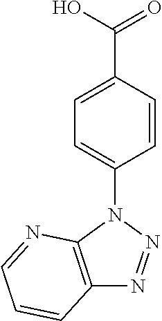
C1=CC(C(O)=O)=CC=C1N1C2=C(N=N1)C=CC=N2
